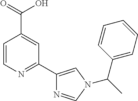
C1=CN=C(C2=CN(C(C3=CC=CC=C3)C)C=N2)C=C1C(=O)O
